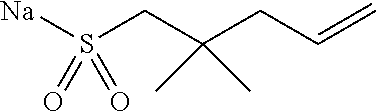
[Na]S(CC(CC=C)(C)C)(=O)=O
